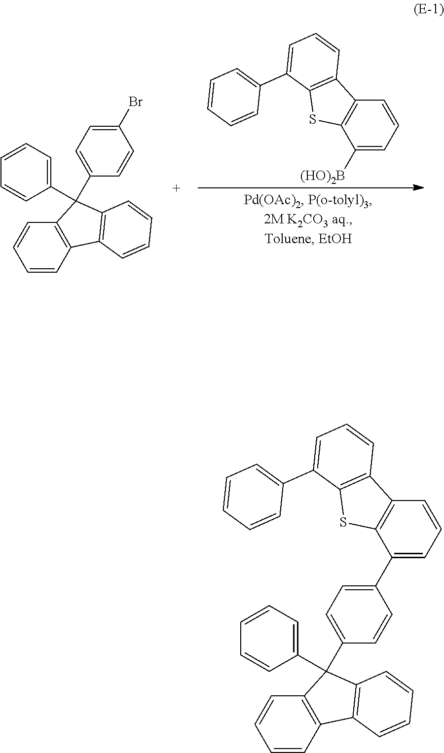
C1([(HO)2B])=CC=CC2=C1SC1=C2C=CC=C1C1=CC=CC=C1.C1=CC=CC(C2(C3=CC=C(Br)C=C3)C3=C(C=CC=C3)C3=C2C=CC=C3)=C1.C1=CC=CC(C2(C3=CC=C(C4=CC=CC5=C4SC4=C5C=CC=C4C4=CC=CC=C4)C=C3)C3=C(C=CC=C3)C3=C2C=CC=C3)=C1
